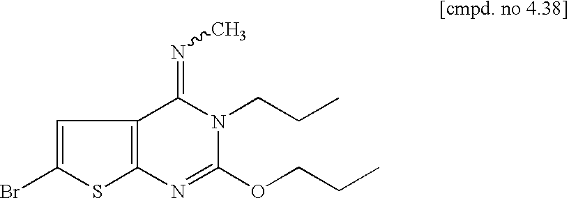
C1=C(Br)SC2=C1C(=NC)N(CCC)C(OCCC)=N2
